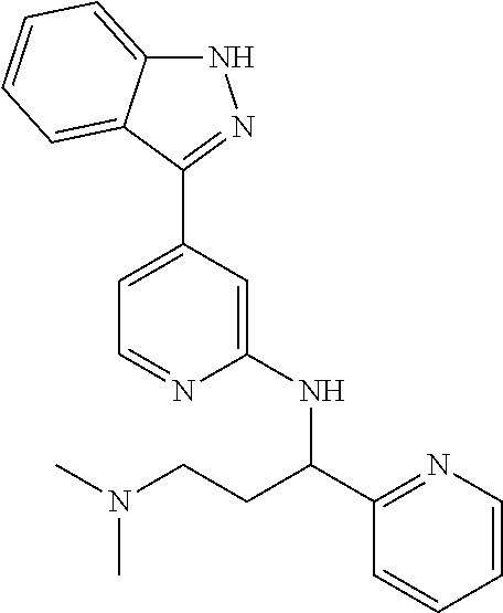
N1C2=CC=CC=C2C(C2=CC=NC(NC(C3=NC=CC=C3)CCN(C)C)=C2)=N1
